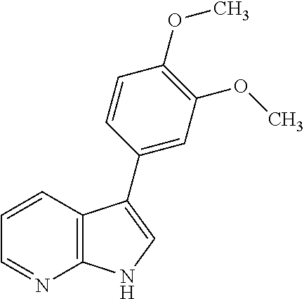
C12=C(C=CC=N1)C(C1=CC(OC)=C(OC)C=C1)=CN2
